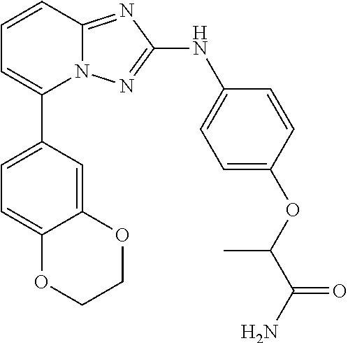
N12C(=NC(NC3=CC=C(OC(C(N)=O)C)C=C3)=N1)C=CC=C2C1=CC=C2C(=C1)OCCO2
